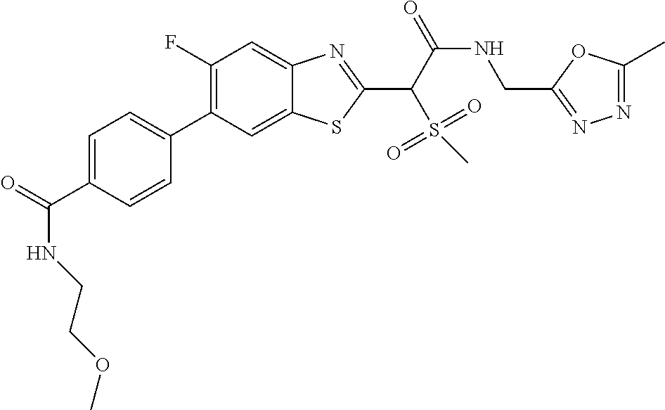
C1(F)=C(C2=CC=C(C(=O)NCCOC)C=C2)C=C2C(=C1)N=C(C(C(NCC1=NN=C(C)O1)=O)S(=O)(=O)C)S2
